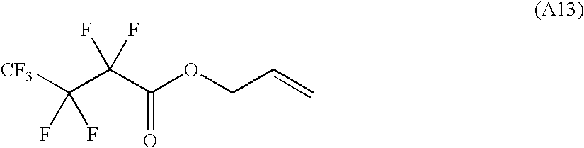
[CF3]C(C(C(OCC=C)=O)(F)F)(F)F
